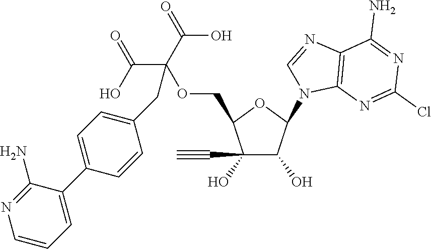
C1(O)(C#C)C(O)C(N2C3=C(N=C2)C(N)=NC(Cl)=N3)OC1COC(C(=O)O)(C(=O)O)CC1=CC=C(C2=CC=CN=C2N)C=C1
